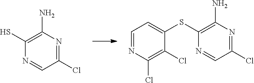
C1=NC(Cl)=C(Cl)C(SC2=C(N)N=C(Cl)C=N2)=C1.SC1=C(N)N=C(Cl)C=N1
